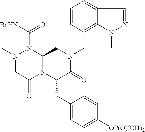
[BnHN]C(=O)N1N(C)CC(=O)N2C1CN(CC1=C3C(=CC=C1)C=NN3C)C(=O)C2CC1=CC=C([OP(O)(OH)2])C=C1
